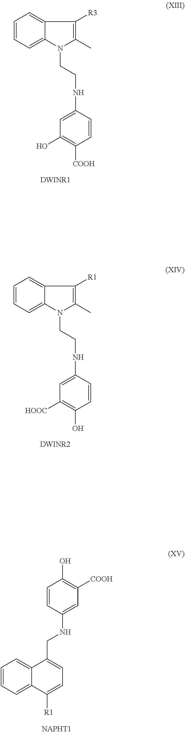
C1(C)=C([R3])C2=CC=CC=C2N1CCNC1=CC(O)=C([COOH])C=C1.[DWINR1].C1(C)=C([R1])C2=CC=CC=C2N1CCNC1=CC([HOOC])=C(O)C=C1.[DWINR2].C1=CC=C2C(=C1)C(CNC1=CC([COOH])=C(O)C=C1)=CC=C2[R1]
